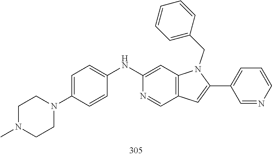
C1CN(C)CCN1C1=CC=C(NC2=CC3=C(C=N2)C=C(C2=CC=CN=C2)N3CC2=CC=CC=C2)C=C1
